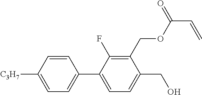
C1=CC([C3H7])=CC=C1C1=CC=C(CO)C(COC(C=C)=O)=C1F
